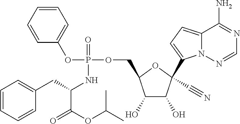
C1(O)C(O)C(C#N)(C2=CC=C3N2N=CN=C3N)OC1COP(OC1=CC=CC=C1)(=O)NC(C(=O)OC(C)C)CC1=CC=CC=C1
